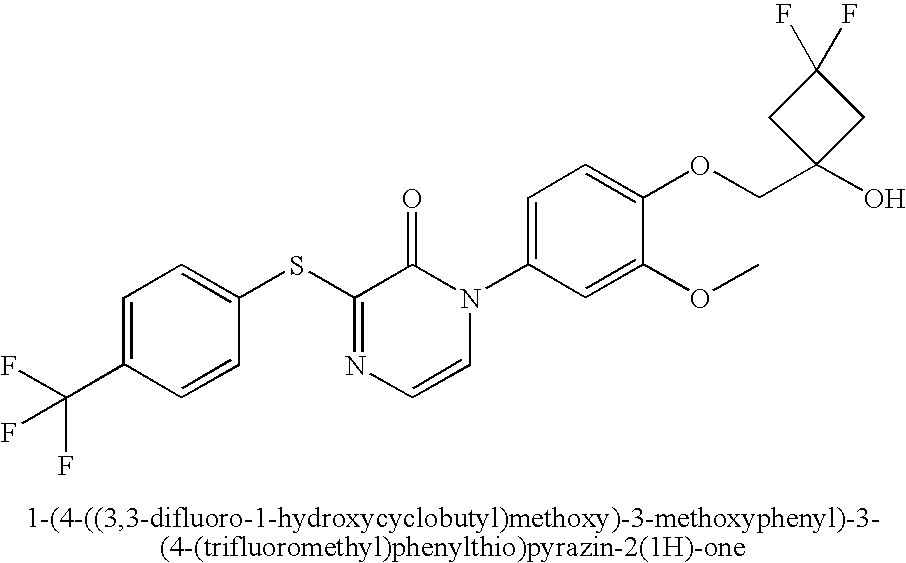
S(C1=NC=CN(C2=CC=C(OCC3(O)CC(F)(F)C3)C(OC)=C2)C1=O)C1=CC=C(C(F)(F)F)C=C1
